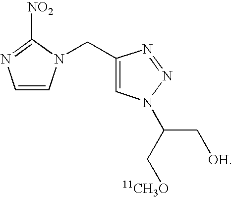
C1=CN(CC2=CN(C(C[11CH3O])C[OH])N=N2)C([NO2])=N1
